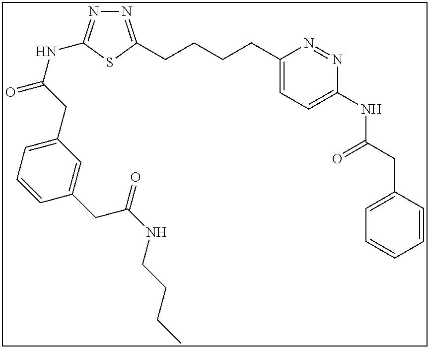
N1=C(CCCCC2=CC=C(NC(CC3=CC=CC=C3)=O)N=N2)SC(NC(=O)CC2=CC=CC(CC(NCCCC)=O)=C2)=N1
